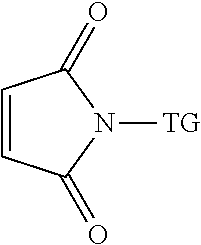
C1=CC(=O)N([TG])C1=O
